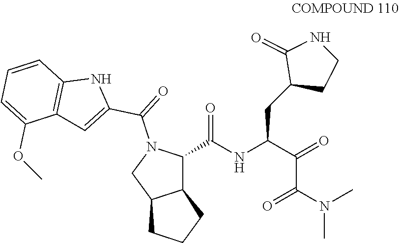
C1(C(NC(C(=O)C(=O)N(C)C)CC2CCNC2=O)=O)N(C(C2=CC3=C(N2)C=CC=C3OC)=O)CC2C1CCC2
